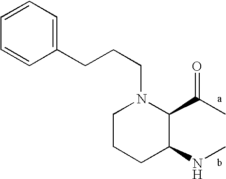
C1CCC(NC)C(C(=O)C)N1CCCC1=CC=CC=C1
